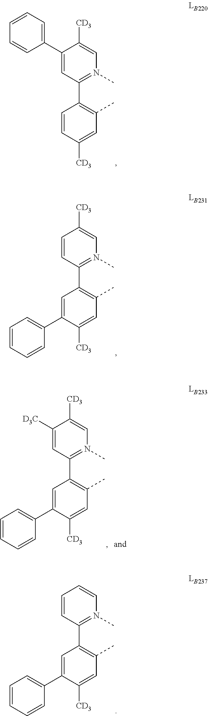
C1(C2=CC=CC=C2)=CC(C2=C(C)C=C([CD3])C=C2)=N(C)C=C1[CD3].C1=CC(C2=C(C)C=C([CD3])C(C3=CC=CC=C3)=C2)=N(C)C=C1[CD3].C1([D3C])=CC(C2=C(C)C=C([CD3])C(C3=CC=CC=C3)=C2)=N(C)C=C1[CD3].C1=CC(C2=C(C)C=C([CD3])C(C3=CC=CC=C3)=C2)=N(C)C=C1
